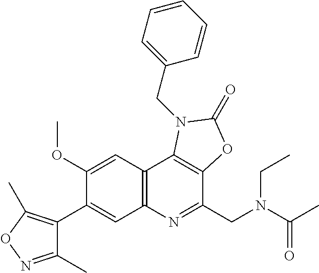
C1(C2=CC3=C(C=C2OC)C2=C(C(CN(C(C)=O)CC)=N3)OC(=O)N2CC2=CC=CC=C2)=C(C)ON=C1C
